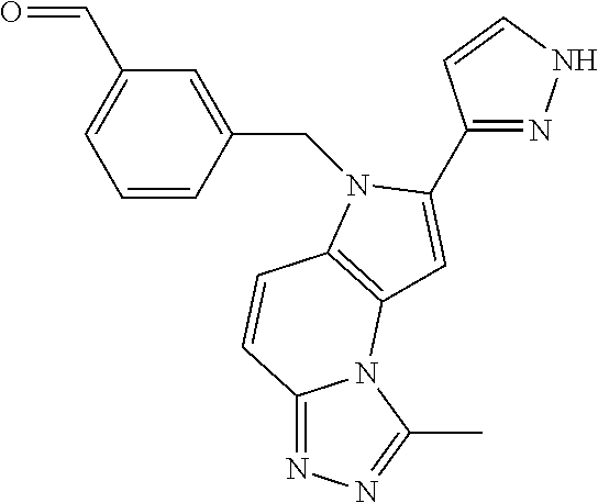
C1(C2=CC3=C(C=CC4=NN=C(C)N43)N2CC2=CC(C=O)=CC=C2)=NNC=C1
